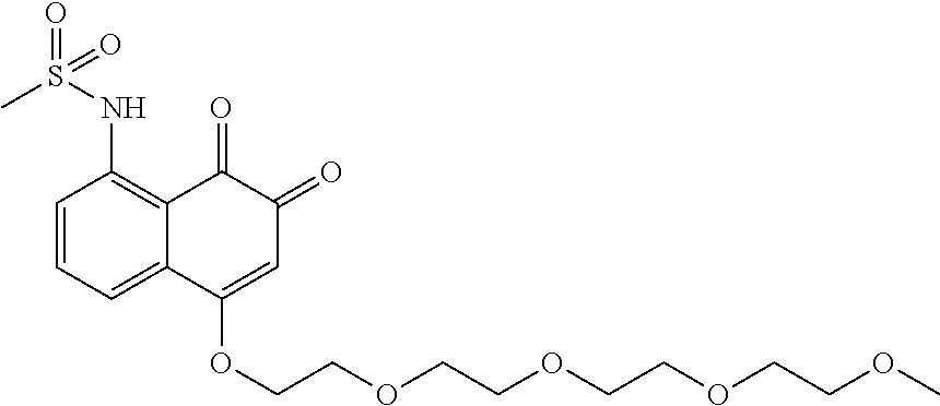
C1=CC=C2C(=C1NS(C)(=O)=O)C(=O)C(=O)C=C2OCCOCCOCCOCCOC
